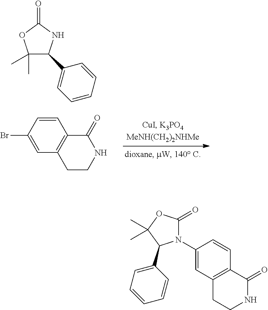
C1(Br)=CC2=C(C=C1)C(=O)NCC2.C1(C)(C)C(C2=CC=CC=C2)NC(=O)O1.C1(N2C(=O)OC(C)(C)C2C2=CC=CC=C2)=CC2=C(C=C1)C(=O)NCC2
